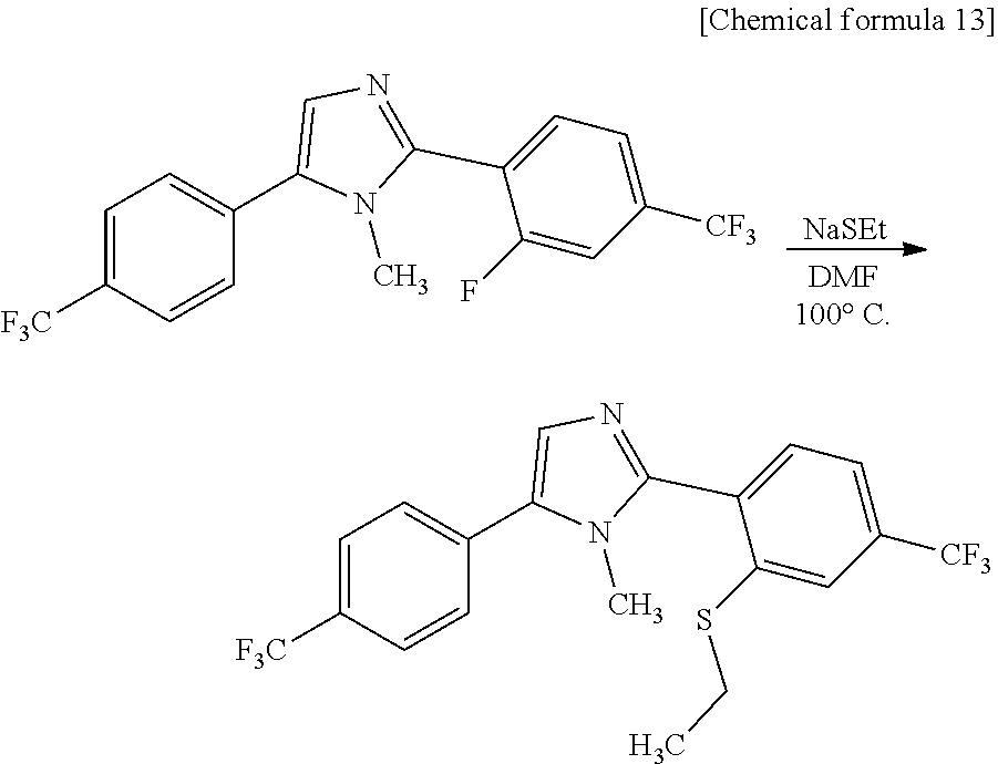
C1=C([F3C])C=CC(C2=CN=C(C3=CC=C([CF3])C=C3F)N2C)=C1.[NaSEt].C1=C([F3C])C=CC(C2=CN=C(C3=CC=C([CF3])C=C3SCC)N2C)=C1
